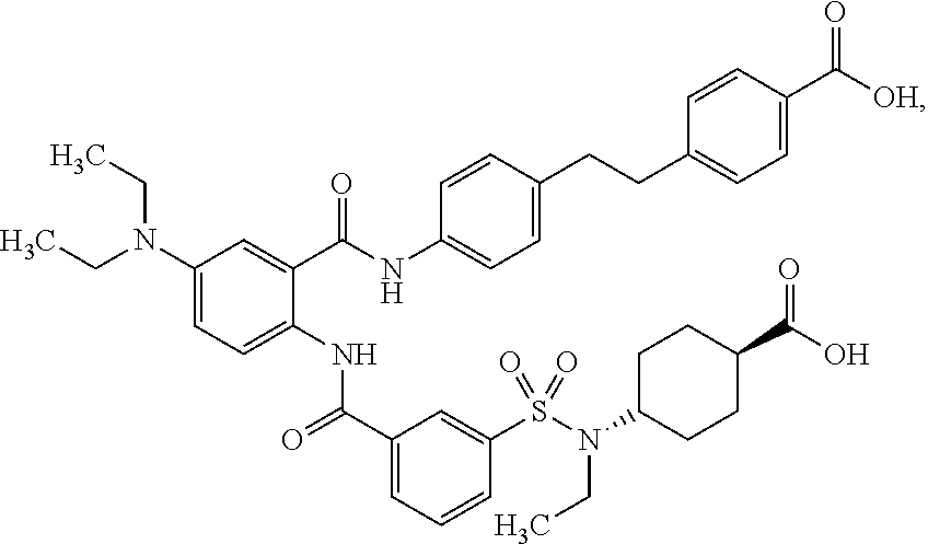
C1(N(CC)CC)=CC=C(NC(C2=CC=CC(S(N(C3CCC(C(O)=O)CC3)CC)(=O)=O)=C2)=O)C(C(NC2=CC=C(CCC3=CC=C(C([OH])=O)C=C3)C=C2)=O)=C1
